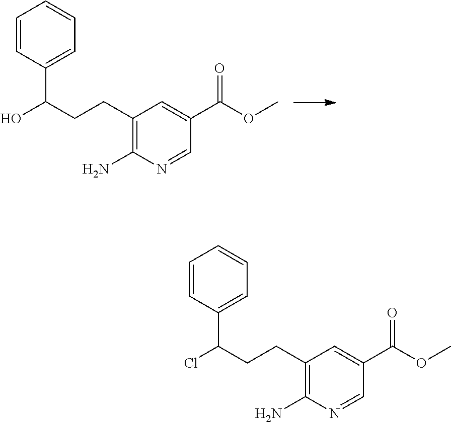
C1=CC(C(CCC2=C(N)N=CC(C(OC)=O)=C2)O)=CC=C1.C1=CC(C(CCC2=C(N)N=CC(C(OC)=O)=C2)Cl)=CC=C1
